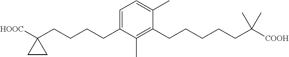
C1=C(CCCCC2([HOOC])CC2)C(C)=C(CCCCCC([COOH])(C)C)C(C)=C1
